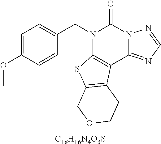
C1=C(OC)C=CC(CN2C3=C(C4=NC=NN4C2=O)C2=C(S3)COCC2)=C1.[C18H16N4O3S]
